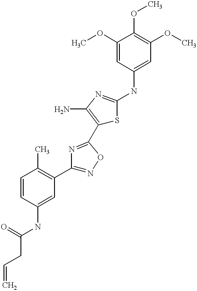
C(C(=O)NC1=CC(C2=NOC(C3=C(N)N=C(NC4=CC(OC)=C(OC)C(OC)=C4)S3)=N2)=C(C)C=C1)C=C
